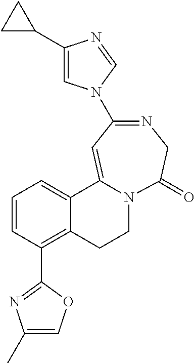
C1(C2CC2)=CN(C2=NCC(=O)N3CCC4=C(C5=NC(C)=CO5)C=CC=C4C3=C2)C=N1
